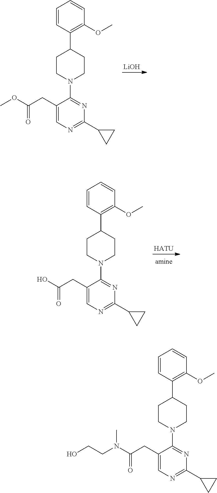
[LiOH].O(C(CC1=CN=C(C2CC2)N=C1N1CCC(C2=C(OC)C=CC=C2)CC1)=O)C.[HATU].OC(CC1=CN=C(C2CC2)N=C1N1CCC(C2=C(OC)C=CC=C2)CC1)=O.N(C(CC1=CN=C(C2CC2)N=C1N1CCC(C2=C(OC)C=CC=C2)CC1)=O)(CCO)C
